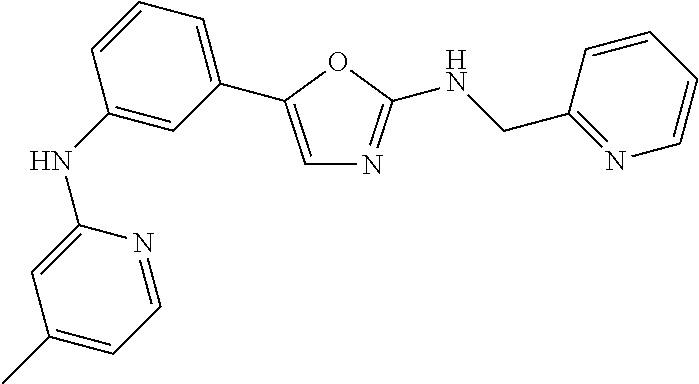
C1(NC2=CC(C3=CN=C(NCC4=NC=CC=C4)O3)=CC=C2)=CC(C)=CC=N1
